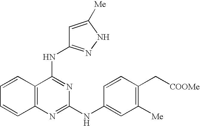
C1=CC2=C(C=C1)N=C(NC1=CC([Me])=C(C[COOMe])C=C1)N=C2NC1=NNC([Me])=C1
